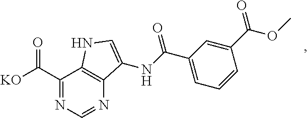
[KO]C(C1=NC=NC2=C1NC=C2NC(C1=CC=CC(C(OC)=O)=C1)=O)=O
